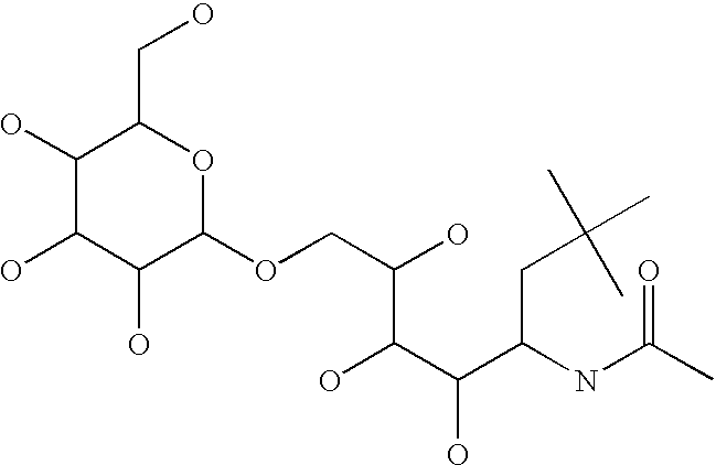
C1(O)C(O)C(O)C(OCC(O)C(C(C(NC(C)=O)CC(C)(C)C)O)O)OC1CO
